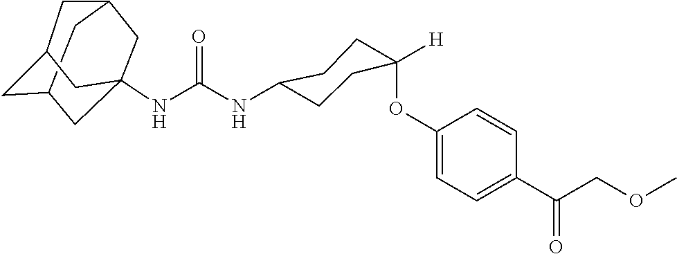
C12CC3CC(NC(NC4CCC(OC5=CC=C(C(COC)=O)C=C5)([H])CC4)=O)(C1)CC(C2)C3
